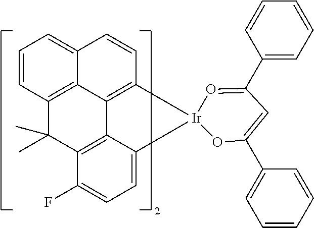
C1=CC2=C3C(=C1)C=CC1=C3C3=C(C2(C)C)C(F)=CC=C3[Ir]12O=C(C1=CC=CC=C1)C=C(C1=CC=CC=C1)O2
